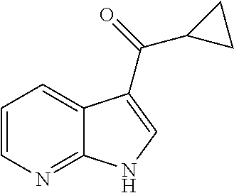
C1=CN=C2C(=C1)C(C(=O)C1CC1)=CN2
